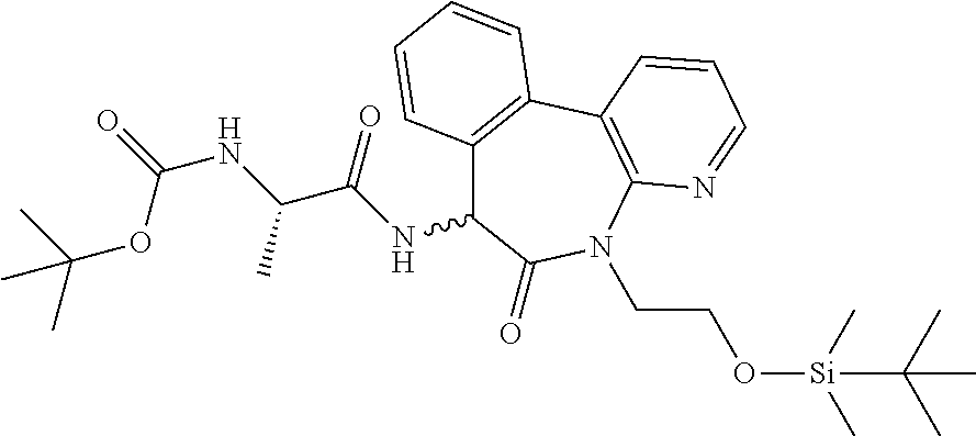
[Si](C)(C)(C(C)(C)C)OCCN1C(=O)C(NC(C(NC(=O)OC(C)(C)C)C)=O)C2=C(C3=C1N=CC=C3)C=CC=C2
